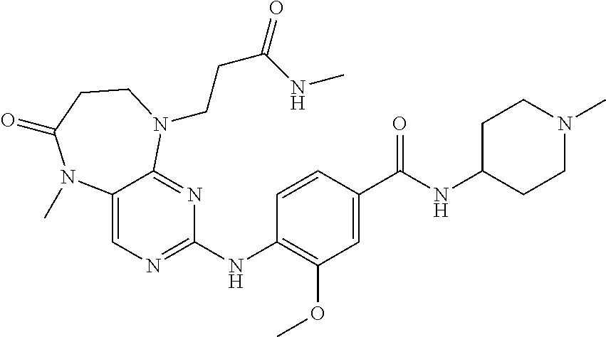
C1(NC2=NC=C3C(=N2)N(CCC(=O)NC)CCC(=O)N3C)=C(OC)C=C(C(NC2CCN(C)CC2)=O)C=C1
